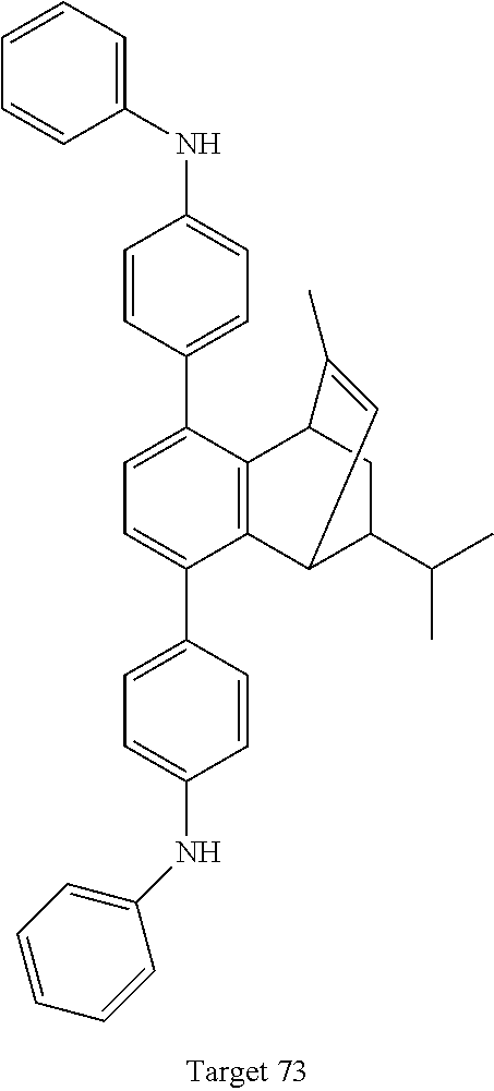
C12=C(C(C3=CC=C(NC4=CC=CC=C4)C=C3)=CC=C1C1=CC=C(NC3=CC=CC=C3)C=C1)C1CC(C(C)C)C2C=C1C
